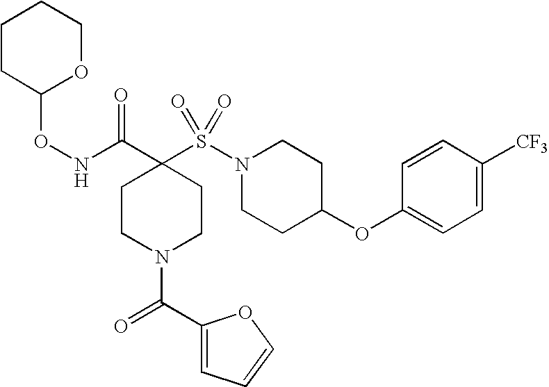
C1(OC2CCN(S(=O)(=O)C3(C(=O)NOC4OCCCC4)CCN(C(=O)C4=CC=CO4)CC3)CC2)=CC=C([CF3])C=C1
